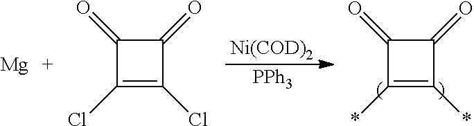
C1(=O)C(=O)C(Cl)=C1Cl.[PPh3].[Ni(COD)2].C1(=O)C(=O)C(*)=C1*.[Mg]
